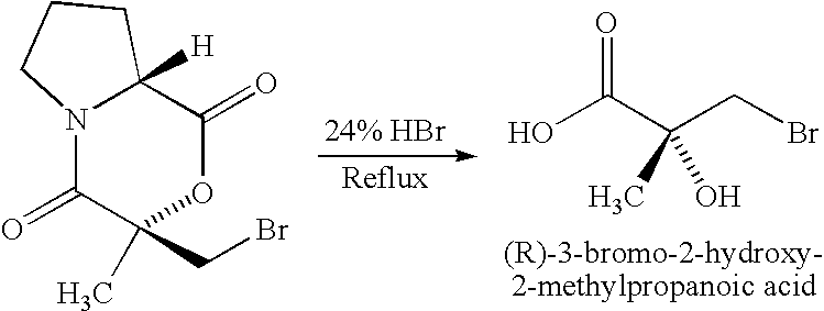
N12C(=O)C(C)(CBr)OC(=O)C1([H])CCC2.OC(C(CBr)(C)O)=O
